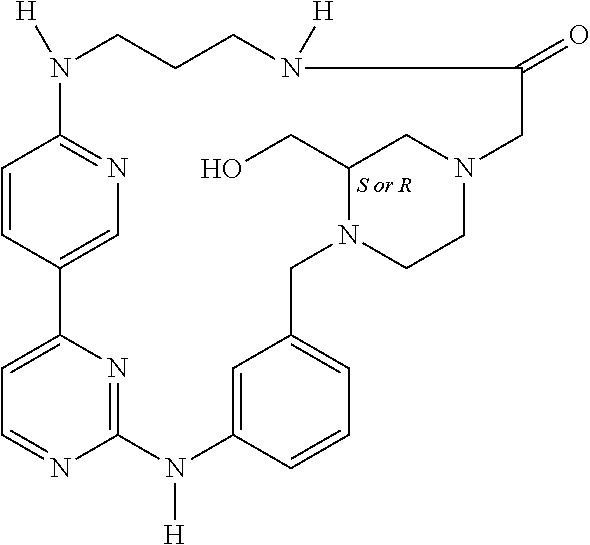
C1=CC2=CN=C1N([H])CCCN([H])C(=O)CN1CCN(CC3=CC=CC(=C3)N([H])C3=NC2=CC=N3)C(CO)C1
